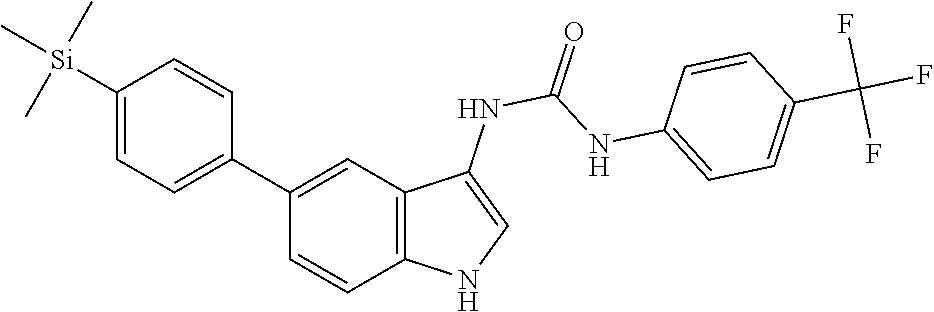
O=C(NC1=CNC2=C1C=C(C1=CC=C([Si](C)(C)C)C=C1)C=C2)NC1=CC=C(C(F)(F)F)C=C1
